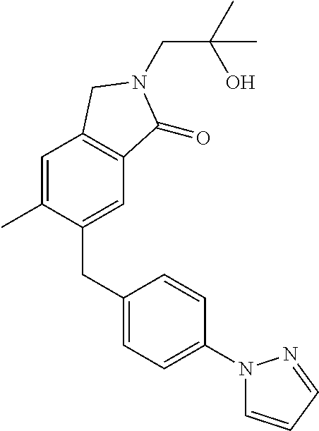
C1(CC2=CC=C(N3C=CC=N3)C=C2)=CC2=C(C=C1C)CN(CC(O)(C)C)C2=O
